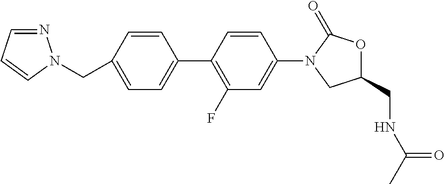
C1(N2CC(CNC(C)=O)OC2=O)=CC(F)=C(C2=CC=C(CN3N=CC=C3)C=C2)C=C1
